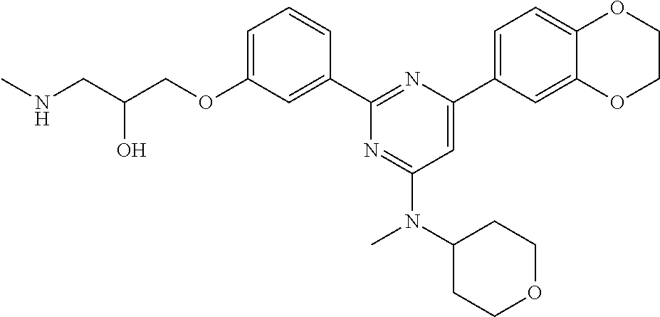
C1=C(OCC(CNC)O)C=C(C2=NC(C3=CC=C4C(=C3)OCCO4)=CC(N(C3CCOCC3)C)=N2)C=C1
